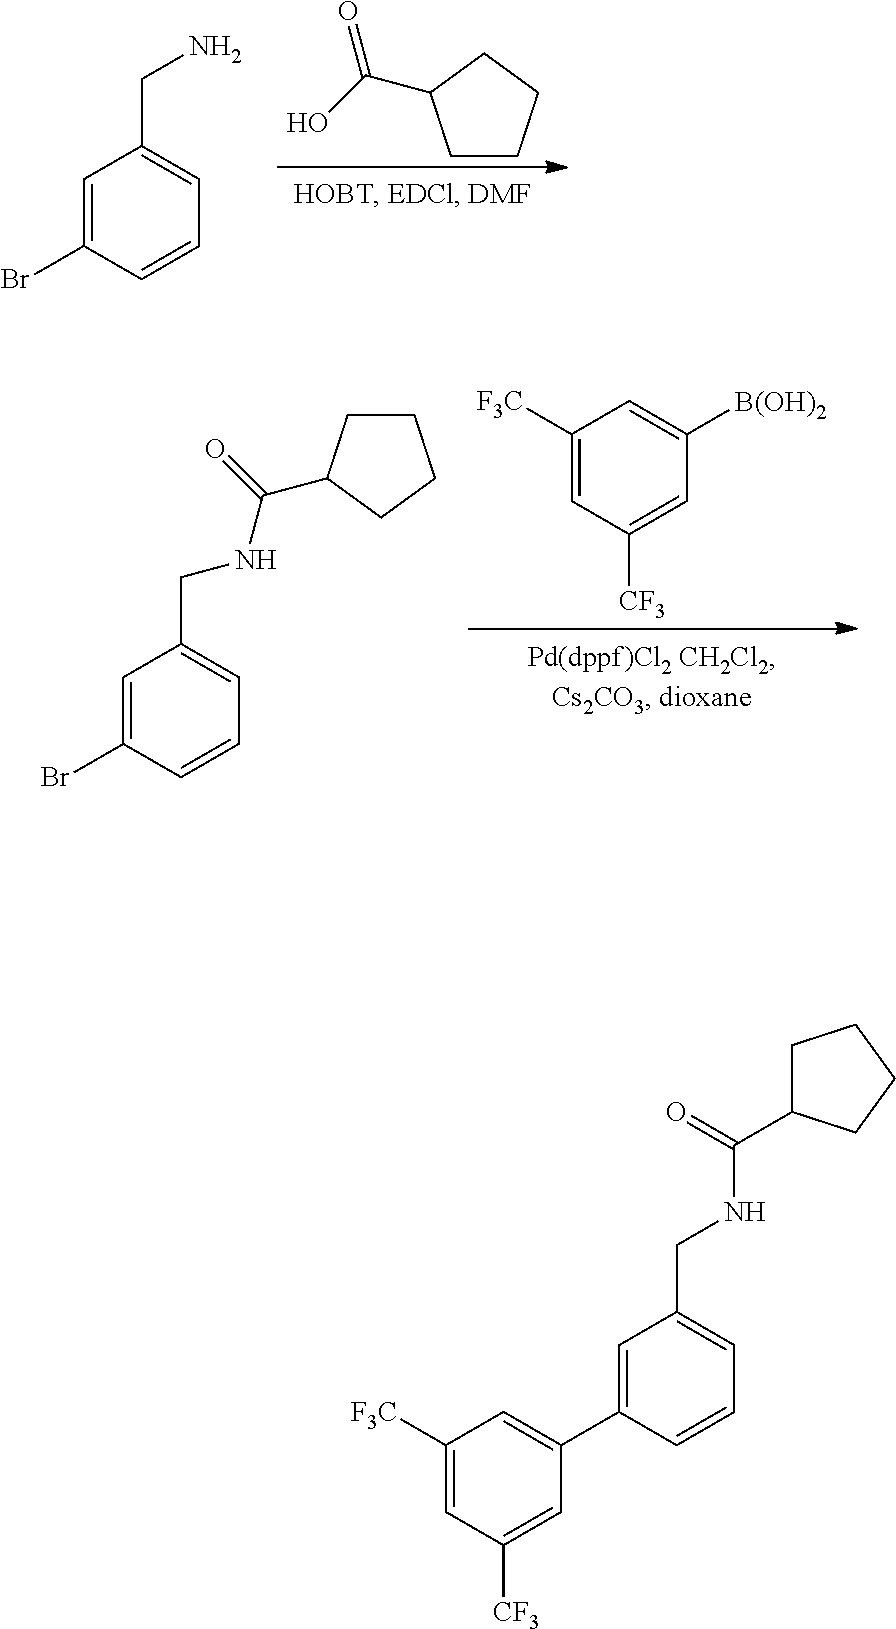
NCC1=CC=CC(Br)=C1.C(O)(=O)C1CCCC1.[B(OH)2]C1=CC([F3C])=CC([CF3])=C1.C1CC(C(=O)NCC2=CC=CC(Br)=C2)CC1.C1C(C(=O)NCC2=CC=CC(C3=CC([F3C])=CC([CF3])=C3)=C2)CCC1
